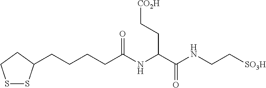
S1SC(CCCCC(NC(C(NCC[SO3H])=O)CC[CO2H])=O)CC1
